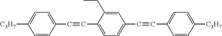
C1=CC(C#CC2=CC=C(C#CC3=CC=C([C3H7])C=C3)C=C2CC)=CC=C1[C3H7]
